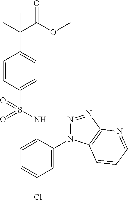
C1=CC(S(NC2=CC=C(Cl)C=C2N2N=NC3=C2C=CC=N3)(=O)=O)=CC=C1C(C(OC)=O)(C)C
